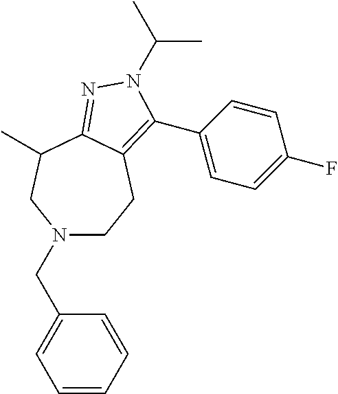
C1=CC=CC(CN2CCC3=C(C4=CC=C(F)C=C4)N(C(C)C)N=C3C(C)C2)=C1
